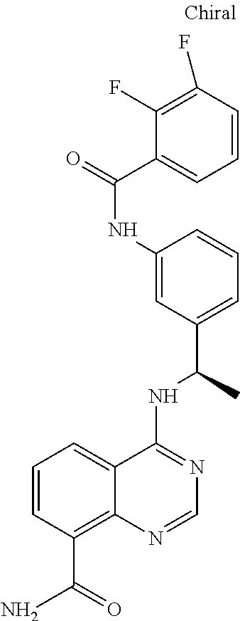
C1(NC(=O)C2=CC=CC(F)=C2F)=CC(C(C)NC2=NC=NC3=C(C(=O)N)C=CC=C23)=CC=C1
